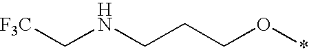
[F3C]CNCCCO*
